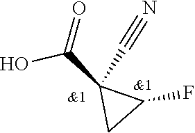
OC(C1(C#N)CC1F)=O
